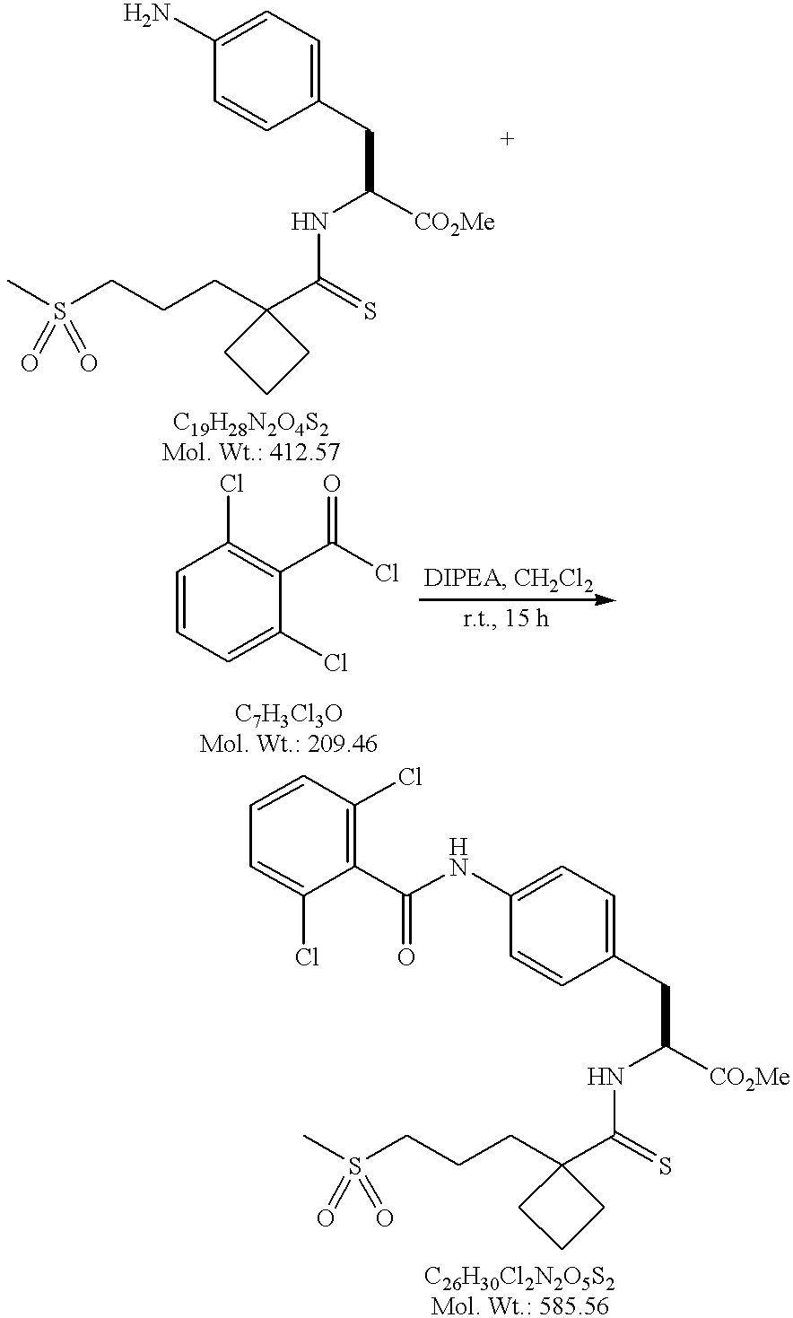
CS(CCCC1(C(NC(CC2=CC=C(N)C=C2)[CO2Me])=S)CCC1)(=O)=O.C1=CC=C(Cl)C(C(Cl)=O)=C1Cl.CS(CCCC1(C(NC(CC2=CC=C(NC(C3=C(Cl)C=CC=C3Cl)=O)C=C2)[CO2Me])=S)CCC1)(=O)=O
